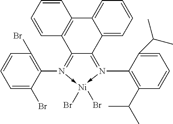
C1=C2C(=CC=C1)C1=N(C3=C(C(C)C)C=CC=C3C(C)C)->[Ni](Br)(Br)-N(C3=C(Br)C=CC=C3Br)=C1C1=C2C=CC=C1
